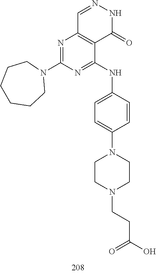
C1=NNC(=O)C2=C1N=C(N1CCCCCC1)N=C2NC1=CC=C(N2CCN(CCC(O)=O)CC2)C=C1
